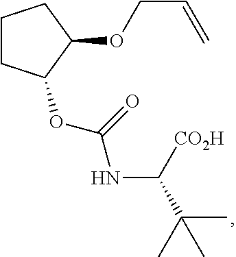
C1CC(OC(NC([CO2H])C(C)(C)C)=O)C(OCC=C)C1
